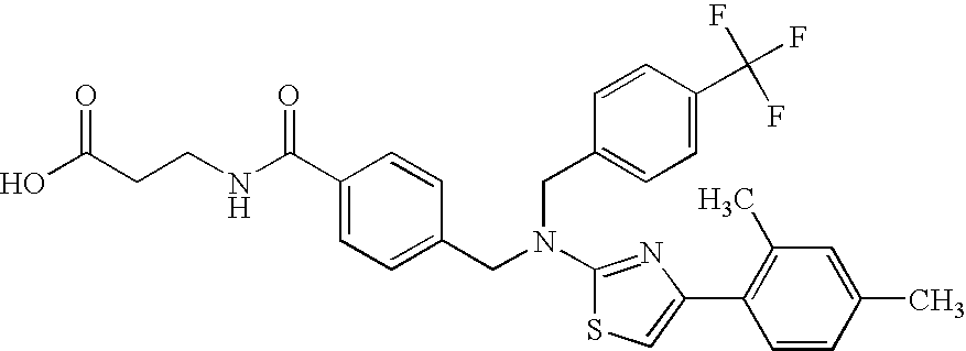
N(C1=NC(C2=C(C)C=C(C)C=C2)=CS1)(CC1=CC=C(C(NCCC(O)=O)=O)C=C1)CC1=CC=C(C(F)(F)F)C=C1
